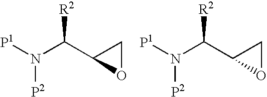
N([P2])(C(C1OC1)[R2])[P1].N([P2])(C(C1OC1)[R2])[P1]
